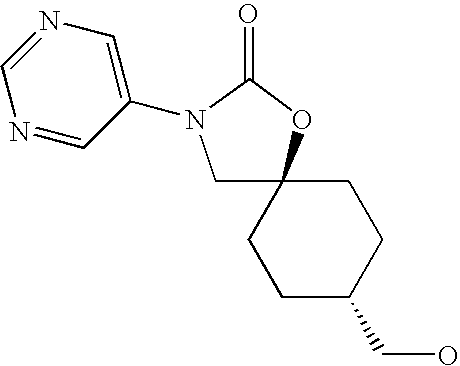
C1CC(CO)CCC12CN(C1=CN=CN=C1)C(=O)O2
